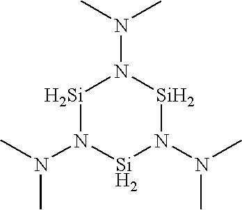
[Si]1N(N(C)C)[Si]N(N(C)C)[Si]N1N(C)C
